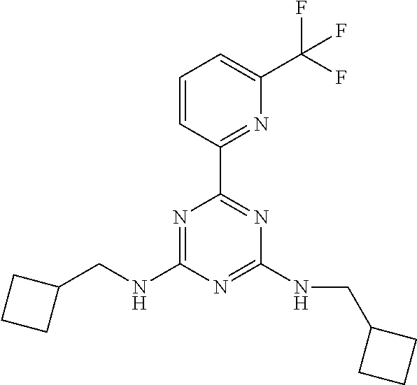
N1=C(NCC2CCC2)N=C(NCC2CCC2)N=C1C1=NC(C(F)(F)F)=CC=C1
